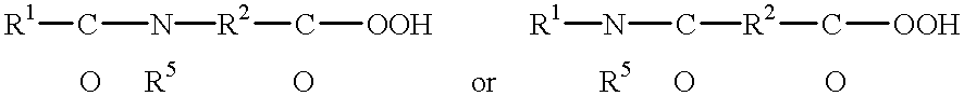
[R1]CN[R2]C[OOH].[R1]NC[R2]C[OOH]
